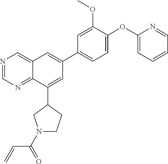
N1=CN=C2C(=C1)C=C(C1=CC=C(OC3=CC=CC=N3)C(OC)=C1)C=C2C1CN(C(C=C)=O)CC1
